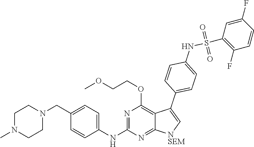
N1=C(NC2=CC=C(CN3CCN(C)CC3)C=C2)N=C2C(=C1OCCOC)C(C1=CC=C(NS(C3=C(F)C=CC(F)=C3)(=O)=O)C=C1)=C[NSEM]2
